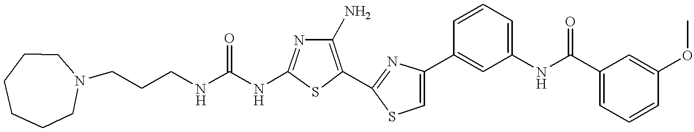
C(NC1=NC(N)=C(C2=NC(C3=CC(NC(C4=CC=CC(OC)=C4)=O)=CC=C3)=CS2)S1)(NCCCN1CCCCCC1)=O
